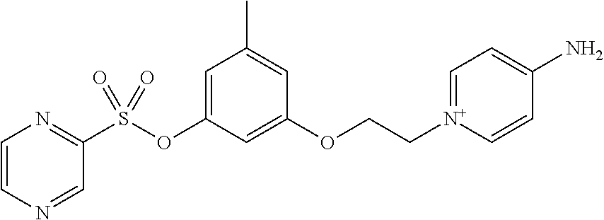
C1=CN=CC(S(OC2=CC(C)=CC(OCC[N+]3=CC=C(N)C=C3)=C2)(=O)=O)=N1
